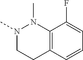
N1(C)CCC2=C(N1C)C(F)=CC=C2
